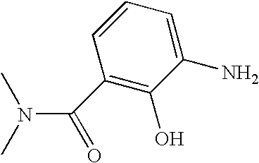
C1=CC(C(N(C)C)=O)=C(O)C(N)=C1
